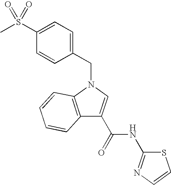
C12=C(N(CC3=CC=C(S(C)(=O)=O)C=C3)C=C1C(NC1=NC=CS1)=O)C=CC=C2
